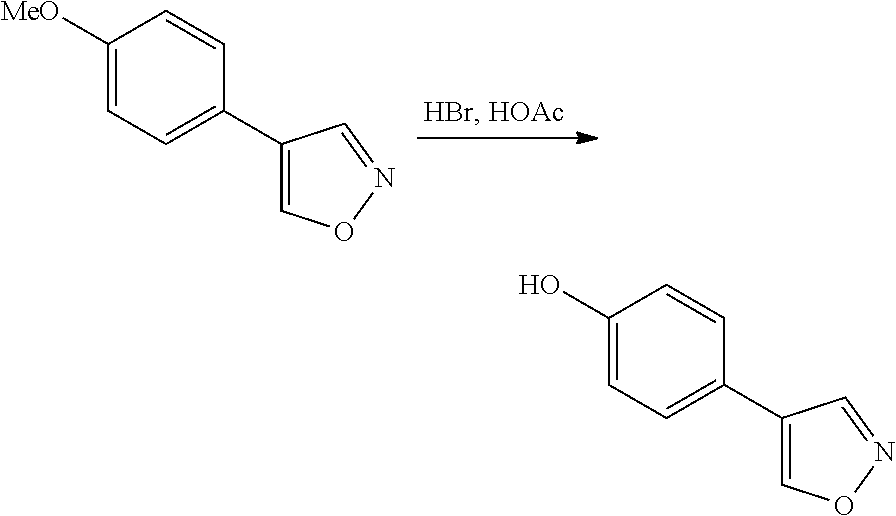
C1([MeO])=CC=C(C2=CON=C2)C=C1.C1(O)=CC=C(C2=CON=C2)C=C1
